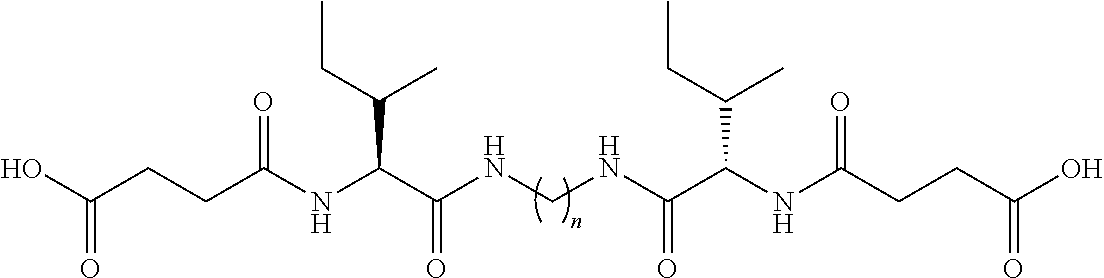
OC(CCC(NC(C(NCNC(C(NC(CCC(O)=O)=O)C(CC)C)=O)=O)C(CC)C)=O)=O
